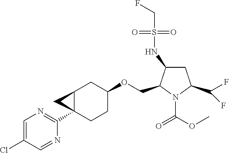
C12C(C3=NC=C(Cl)C=N3)(CCC(OCC3N(C(OC)=O)C(C(F)F)CC3NS(CF)(=O)=O)C1)C2
